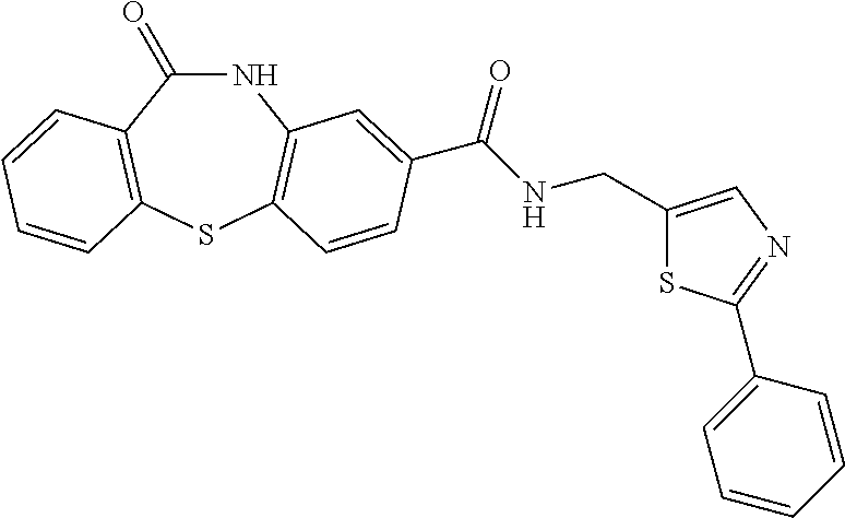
C1(=O)NC2=C(SC3=C1C=CC=C3)C=CC(C(NCC1=CN=C(C3=CC=CC=C3)S1)=O)=C2
